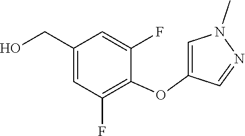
C1=C(OC2=C(F)C=C(CO)C=C2F)C=NN1C
